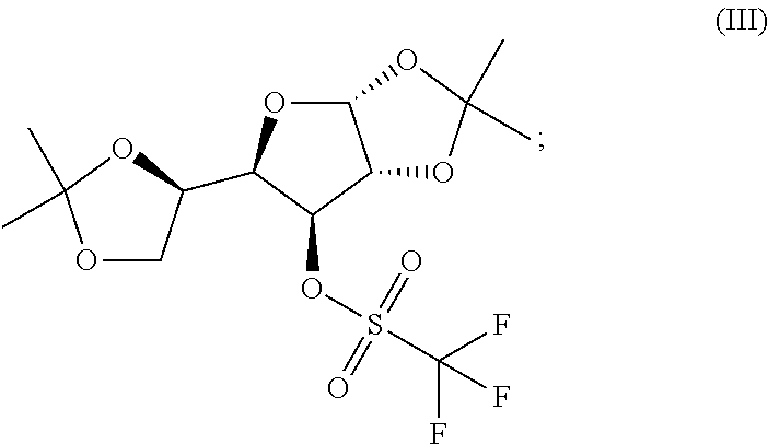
O1CC(C2OC3C(C2OS(C(F)(F)F)(=O)=O)OC(C)(C)O3)OC1(C)C
